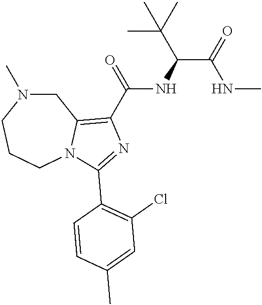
C1N(C)CCCN2C1=C(C(=O)NC(C(=O)NC)C(C)(C)C)N=C2C1=C(Cl)C=C(C)C=C1
